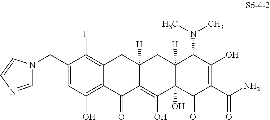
C1(CN2C=NC=C2)=CC(O)=C2C(=C1F)CC1([H])C(=C(O)C3(O)C([H])(C1)C(N(C)C)C(O)=C(C(N)=O)C3=O)C2=O
